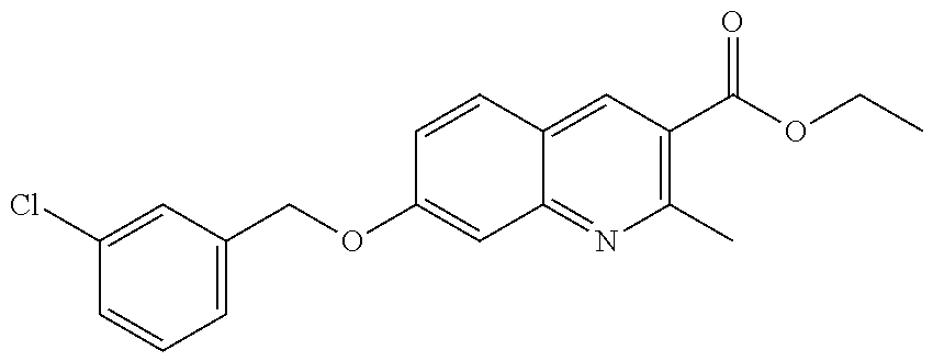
C1(Cl)=CC(COC2=CC3=NC(C)=C(C(OCC)=O)C=C3C=C2)=CC=C1
